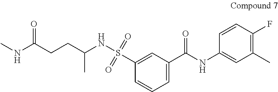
C(CC(NS(C1=CC(C(NC2=CC(C)=C(F)C=C2)=O)=CC=C1)(=O)=O)C)C(NC)=O
